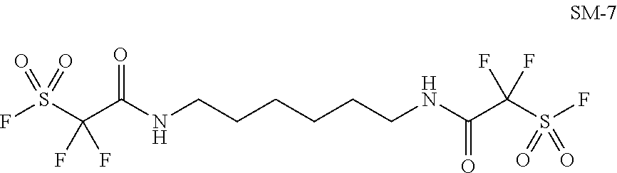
FS(C(C(NCCCCCCNC(C(S(F)(=O)=O)(F)F)=O)=O)(F)F)(=O)=O
